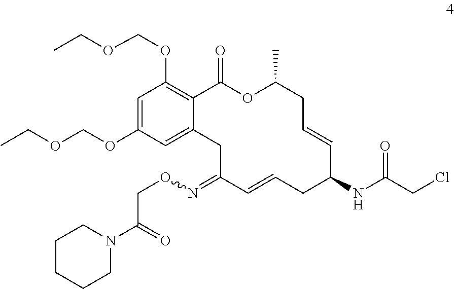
C1=C2C(=C(OCOCC)C=C1OCOCC)C(=O)OC(C)CC=CC(NC(CCl)=O)CC=CC(=NOCC(N1CCCCC1)=O)C2
